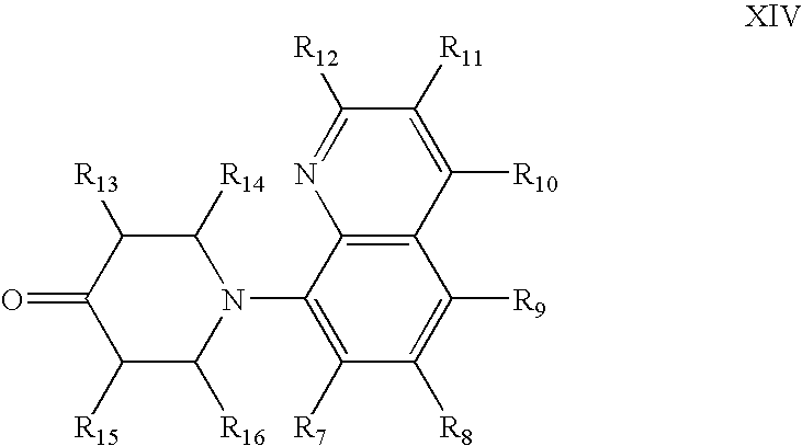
O=C1C([R15])C([R16])N(C2=C([R7])C([R8])=C([R9])C3=C2N=C([R12])C([R11])=C3[R10])C([R14])C1[R13]
